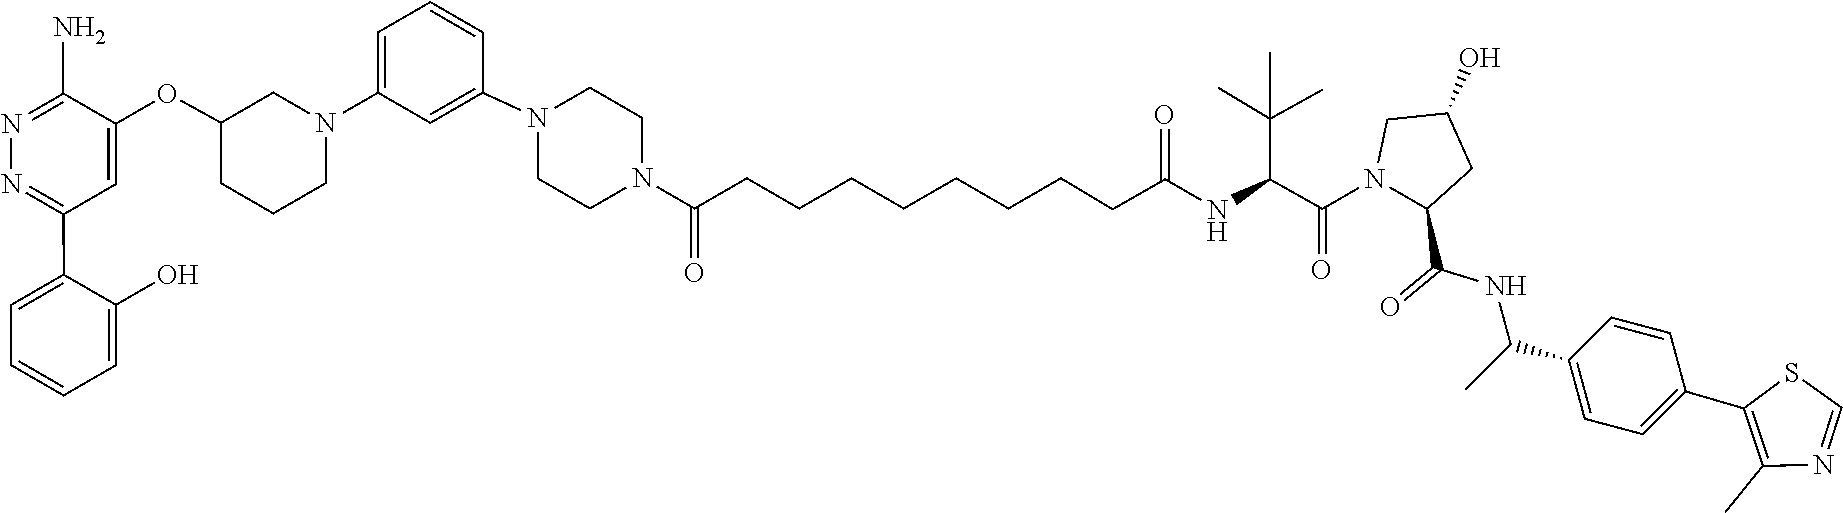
N1=CSC(C2=CC=C(C(NC(=O)C3CC(O)CN3C(C(NC(CCCCCCCCC(N3CCN(C4=CC(N5CC(OC6=CC(C7=CC=CC=C7O)=NN=C6N)CCC5)=CC=C4)CC3)=O)=O)C(C)(C)C)=O)C)C=C2)=C1C
